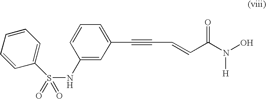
C1(NS(=O)(=O)C2=CC=CC=C2)=CC(C#CC=CC(N(O)[H])=O)=CC=C1
